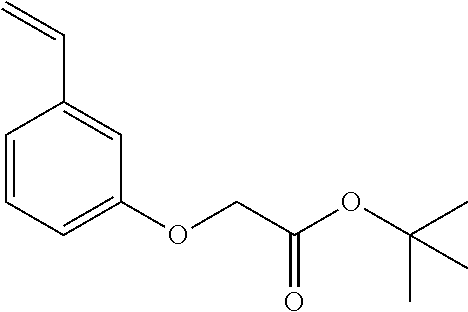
C=CC1=CC(OCC(OC(C)(C)C)=O)=CC=C1
